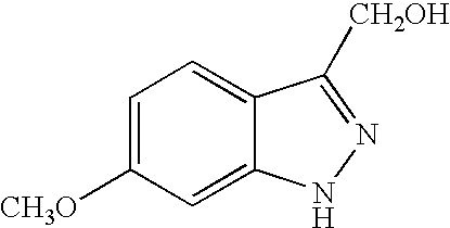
C1=C([CH3O])C=C2C(=C1)C([CH2OH])=NN2
